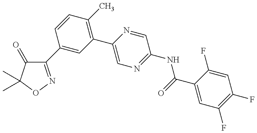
C1(C2=CC(C3=CN=C(NC(=O)C4=CC(F)=C(F)C=C4F)C=N3)=C(C)C=C2)=NOC(C)(C)C1=O
